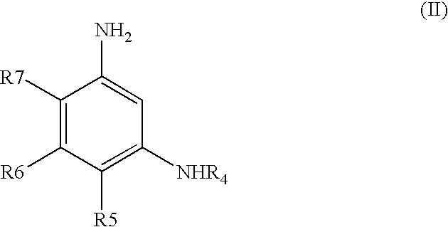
C1([R7])=C([R6])C([R5])=C([NHR4])C=C1N
